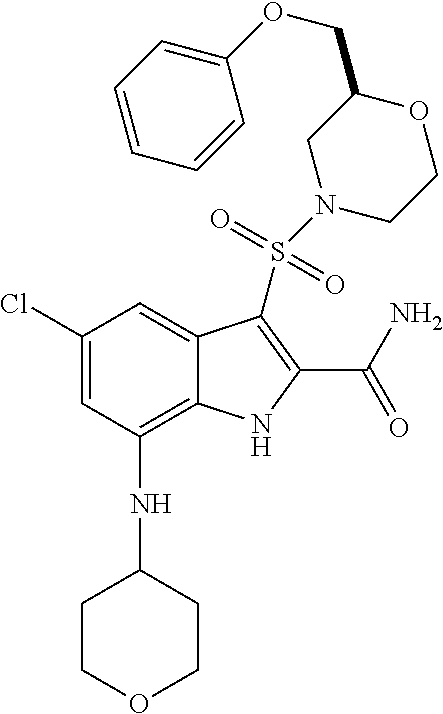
C1(Cl)=CC(NC2CCOCC2)=C2C(=C1)C(S(N1CCOC(COC3=CC=CC=C3)C1)(=O)=O)=C(C(N)=O)N2
